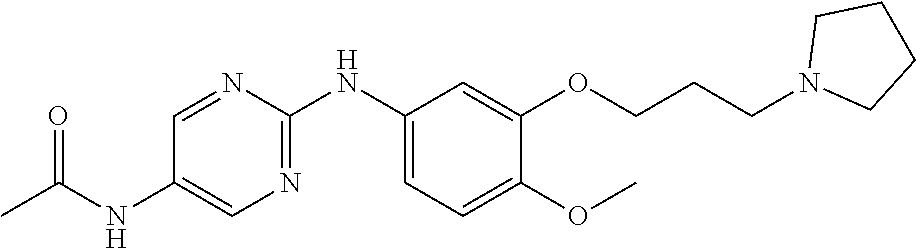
C1=NC(NC2=CC=C(OC)C(OCCCN3CCCC3)=C2)=NC=C1NC(C)=O
